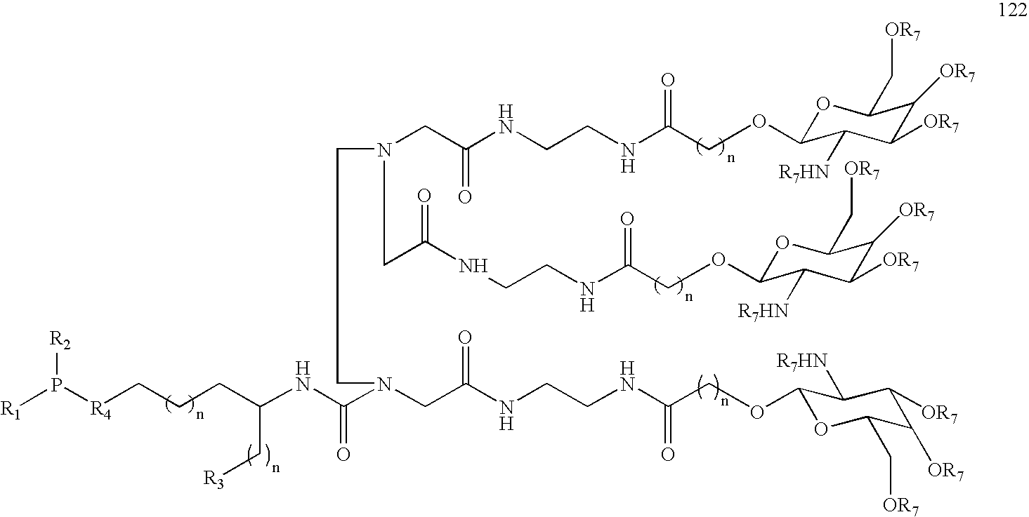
C(NCCNC(COC1OC(C[OR7])C([OR7])C([OR7])C1[R7HN])=O)(=O)CN(CC(NCCNC(=O)COC1OC(C[OR7])C([OR7])C([OR7])C1[R7HN])=O)CCN(CC(NCCNC(COC1OC(C[OR7])C([OR7])C([OR7])C1[R7HN])=O)=O)C(NC(CCC[R4]P([R1])[R2])C[R3])=O
